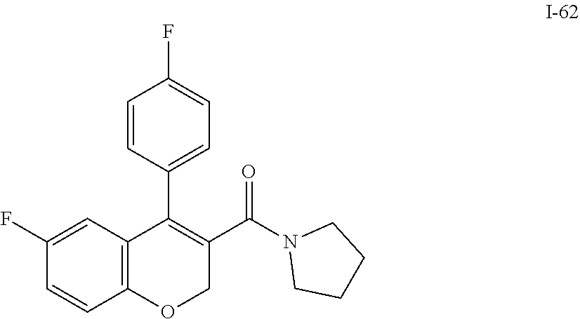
C12=C(C=C(F)C=C1)C(C1=CC=C(F)C=C1)=C(C(=O)N1CCCC1)CO2
